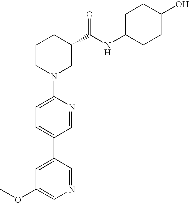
C1(N2CC(C(NC3CCC(O)CC3)=O)CCC2)=CC=C(C2=CC(OC)=CN=C2)C=N1
